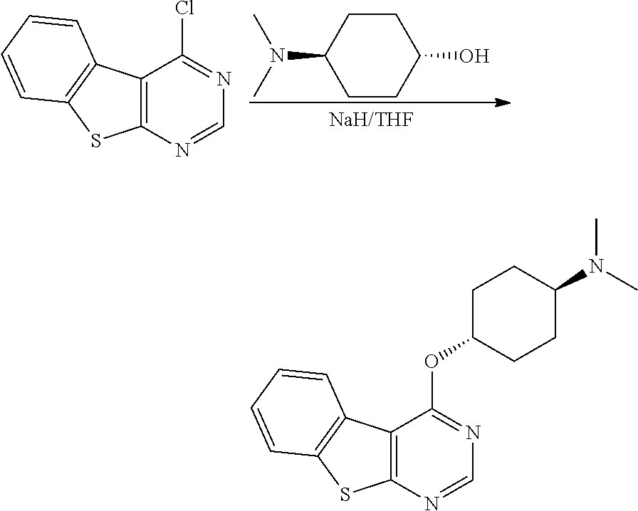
CN(C)C1CCC(O)CC1.C12=C(N=CN=C1Cl)SC1=C2C=CC=C1.C12=C(N=CN=C1OC1CCC(N(C)C)CC1)SC1=C2C=CC=C1
